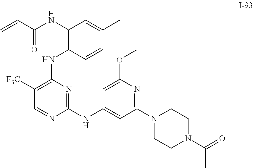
C=CC(=O)NC1=C(NC2=C([F3C])C=NC(NC3=CC(N4CCN(C(C)=O)CC4)=NC(OC)=C3)=N2)C=CC(C)=C1
